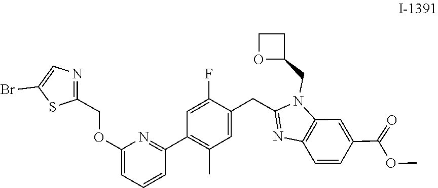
C12=C(N(CC3CCO3)C(CC3=CC(C)=C(C4=NC(OCC5=NC=C(Br)S5)=CC=C4)C=C3F)=N1)C=C(C(=O)OC)C=C2
